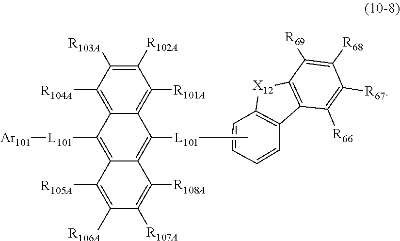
C1([R104A])=C2C(=C([R101A])C([R102A])=C1[R103A])C([L101]C)=C1C(=C2[L101][Ar101])C([R105A])=C([R106A])C([R107A])=C1[R108A].C1([R69])=C([R68])C([R67])=C([R66])C2=C1[X12]C1=C2C=CC=C1
